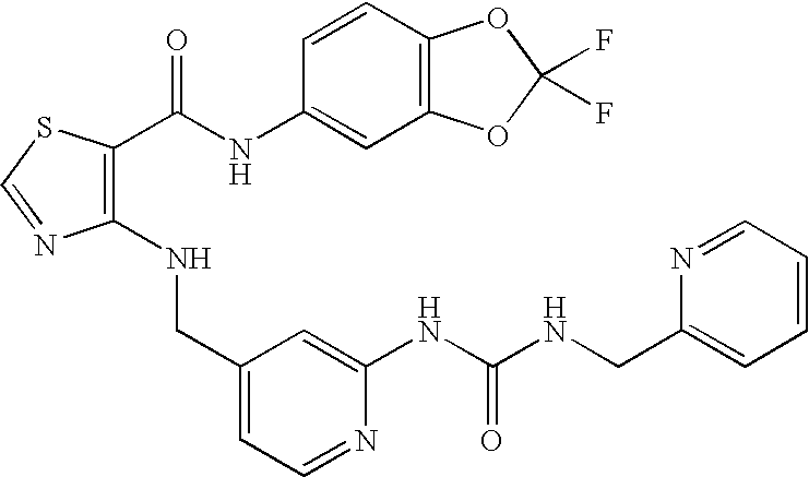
C1(NCC2=CC=NC(NC(NCC3=CC=CC=N3)=O)=C2)=C(C(NC2=CC3=C(C=C2)OC(F)(F)O3)=O)SC=N1
